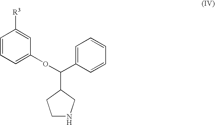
C1=CC=C(OC(C2=CC=CC=C2)C2CCNC2)C=C1[R3]
